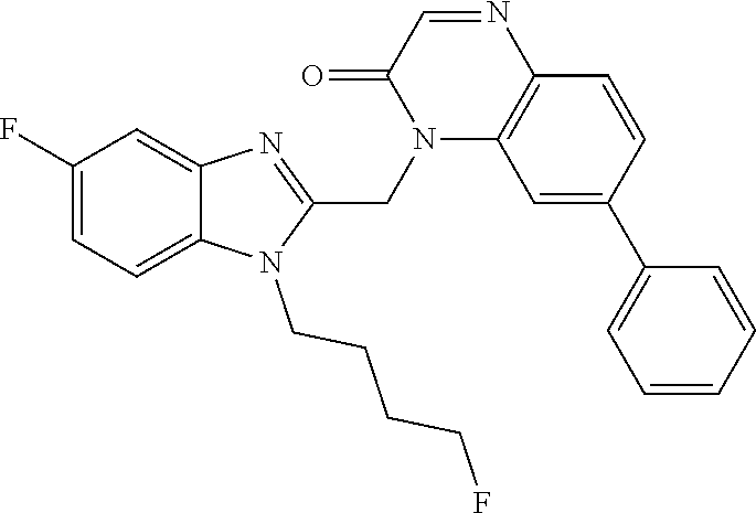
C1(F)=CC=C2C(=C1)N=C(CN1C3=C(N=CC1=O)C=CC(C1=CC=CC=C1)=C3)N2CCCCF
